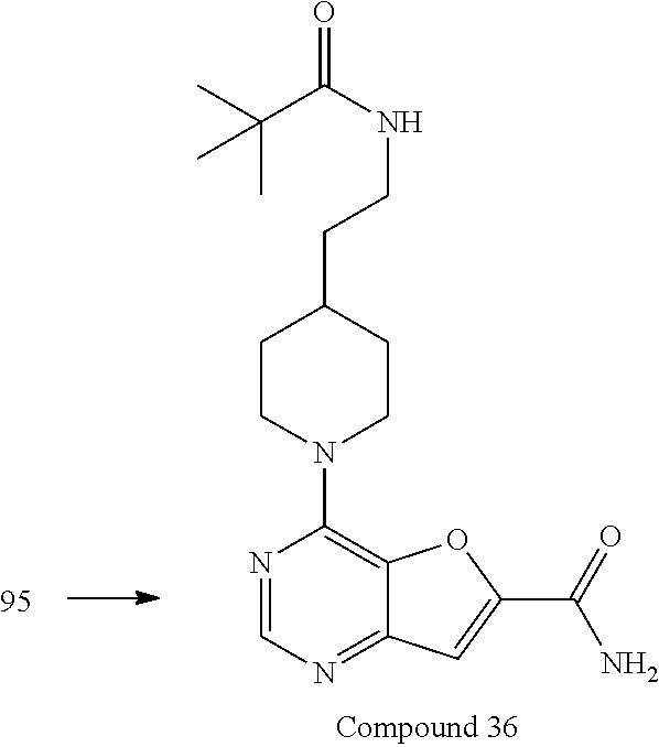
N1=CN=C2C(=C1N1CCC(CCNC(=O)C(C)(C)C)CC1)OC(C(=O)N)=C2
